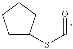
C1C(SC=O)CCC1
